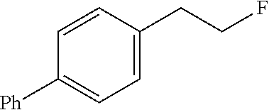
C1([Ph])=CC=C(CCF)C=C1
